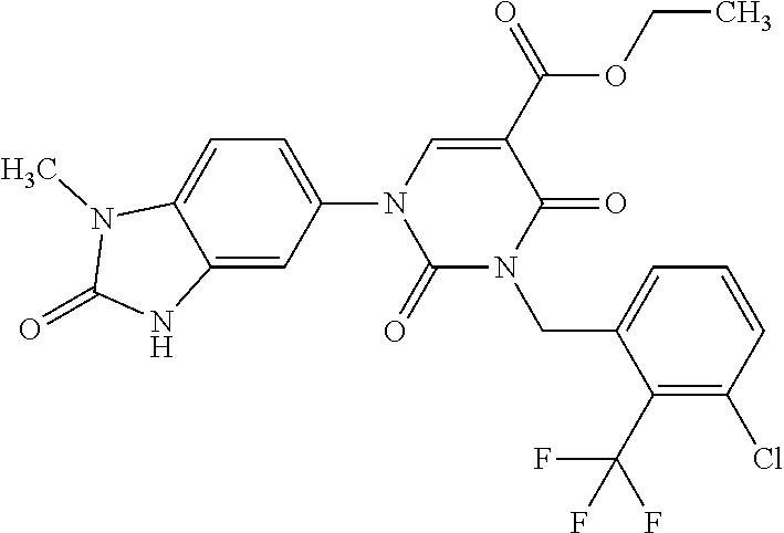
C1=C2C(=CC(N3C(=O)N(CC4=CC=CC(Cl)=C4C(F)(F)F)C(=O)C(C(OCC)=O)=C3)=C1)NC(=O)N2C
